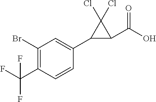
C1(C(F)(F)F)=C(Br)C=C(C2C(C(O)=O)C2(Cl)Cl)C=C1
